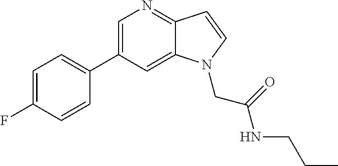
C1=C(C2=CC=C(F)C=C2)C=C2C(=N1)C=CN2CC(NCCC)=O
